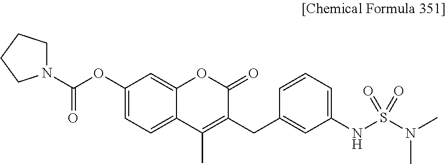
C1=C2C(=CC=C1OC(N1CCCC1)=O)C(C)=C(CC1=CC(NS(N(C)C)(=O)=O)=CC=C1)C(=O)O2
